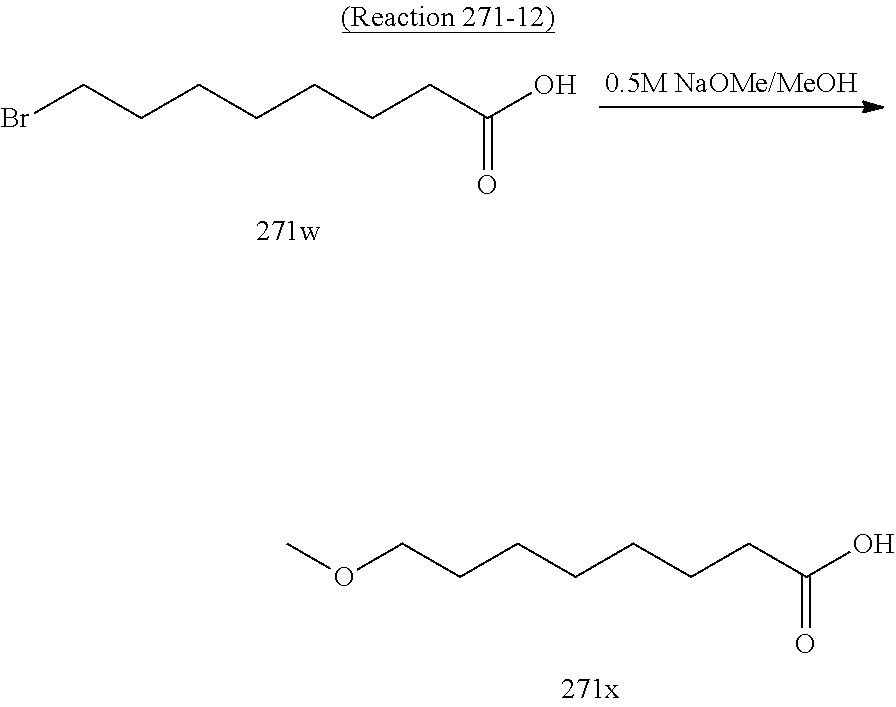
BrCCCCCCCC(O)=O.O(CCCCCCCC(O)=O)C
